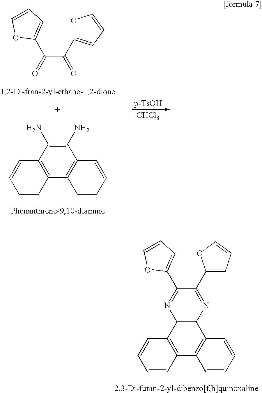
O1C=CC=C1C(C(C1=CC=CO1)=O)=O.C1(N)=C(N)C2=C(C3=C1C=CC=C3)C=CC=C2.[CHCl3].C12=C(C3=C(C4=C1C=CC=C4)C=CC=C3)N=C(C1=CC=CO1)C(C1=CC=CO1)=N2
